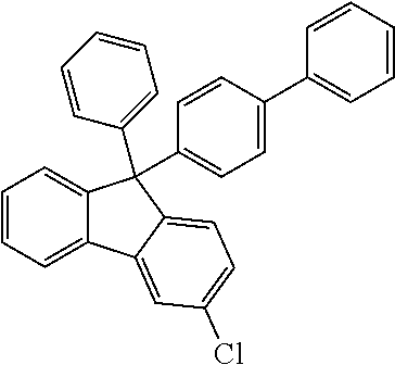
C1=CC=C2C(=C1)C(C1=CC=C(C3=CC=CC=C3)C=C1)(C1=CC=CC=C1)C1=CC=C(Cl)C=C21
